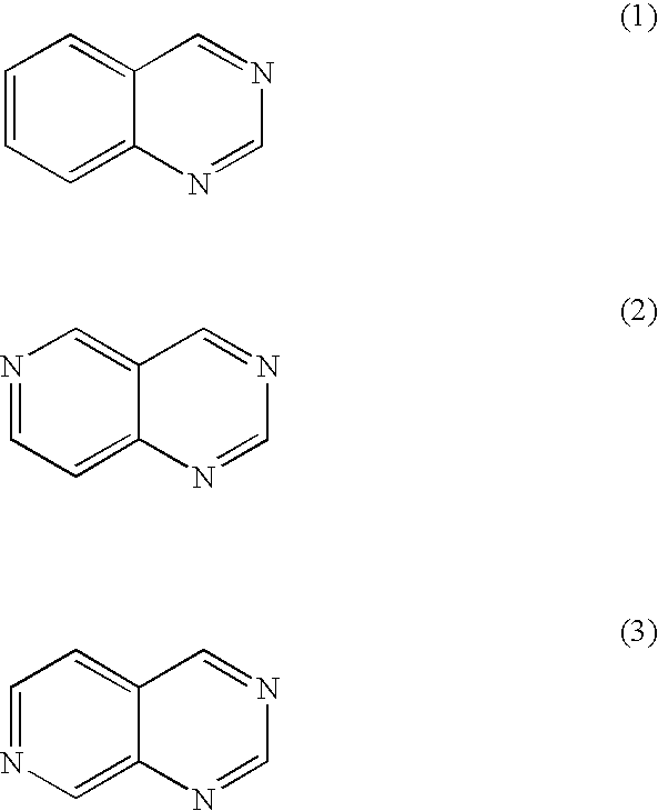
C1=CC=C2C(=C1)C=NC=N2.N1=CC=C2C(=C1)C=NC=N2.C1=NC=C2C(=C1)C=NC=N2
